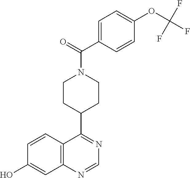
C12=C(C=CC(O)=C1)C(C1CCN(C(=O)C3=CC=C(OC(F)(F)F)C=C3)CC1)=NC=N2
